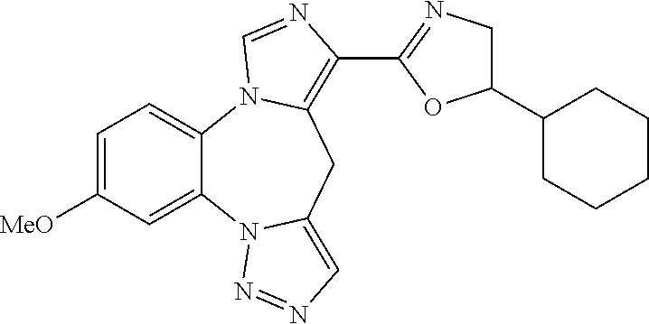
C1=C([MeO])C=C2C(=C1)N1C(=C(C3=NCC(C4CCCCC4)O3)N=C1)CC1=CN=NN21
